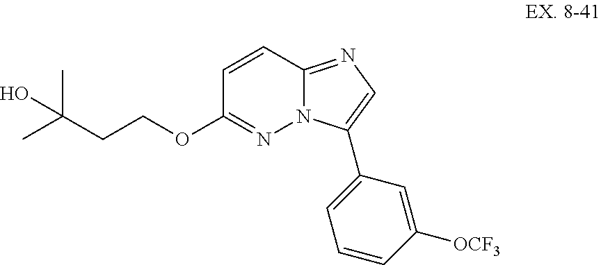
C1=CC2=NC=C(C3=CC=CC([OCF3])=C3)N2N=C1OCCC(C)(C)O
